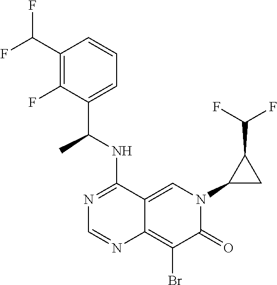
C12=CN(C3CC3C(F)F)C(=O)C(Br)=C1N=CN=C2NC(C1=CC=CC(C(F)F)=C1F)C
